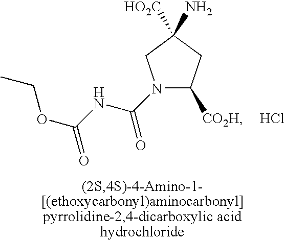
Cl.N1(C(=O)NC(=O)OCC)C([CO2H])CC([HO2C])(N)C1
